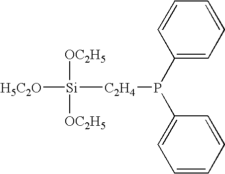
[H5C2O][Si]([C2H4]P(C1=CC=CC=C1)C1=CC=CC=C1)([OC2H5])[OC2H5]
